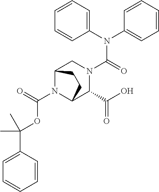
C(OC(N1C2C(C(O)=O)N(C(N(C3=CC=CC=C3)C3=CC=CC=C3)=O)CC1CC2)=O)(C1=CC=CC=C1)(C)C
